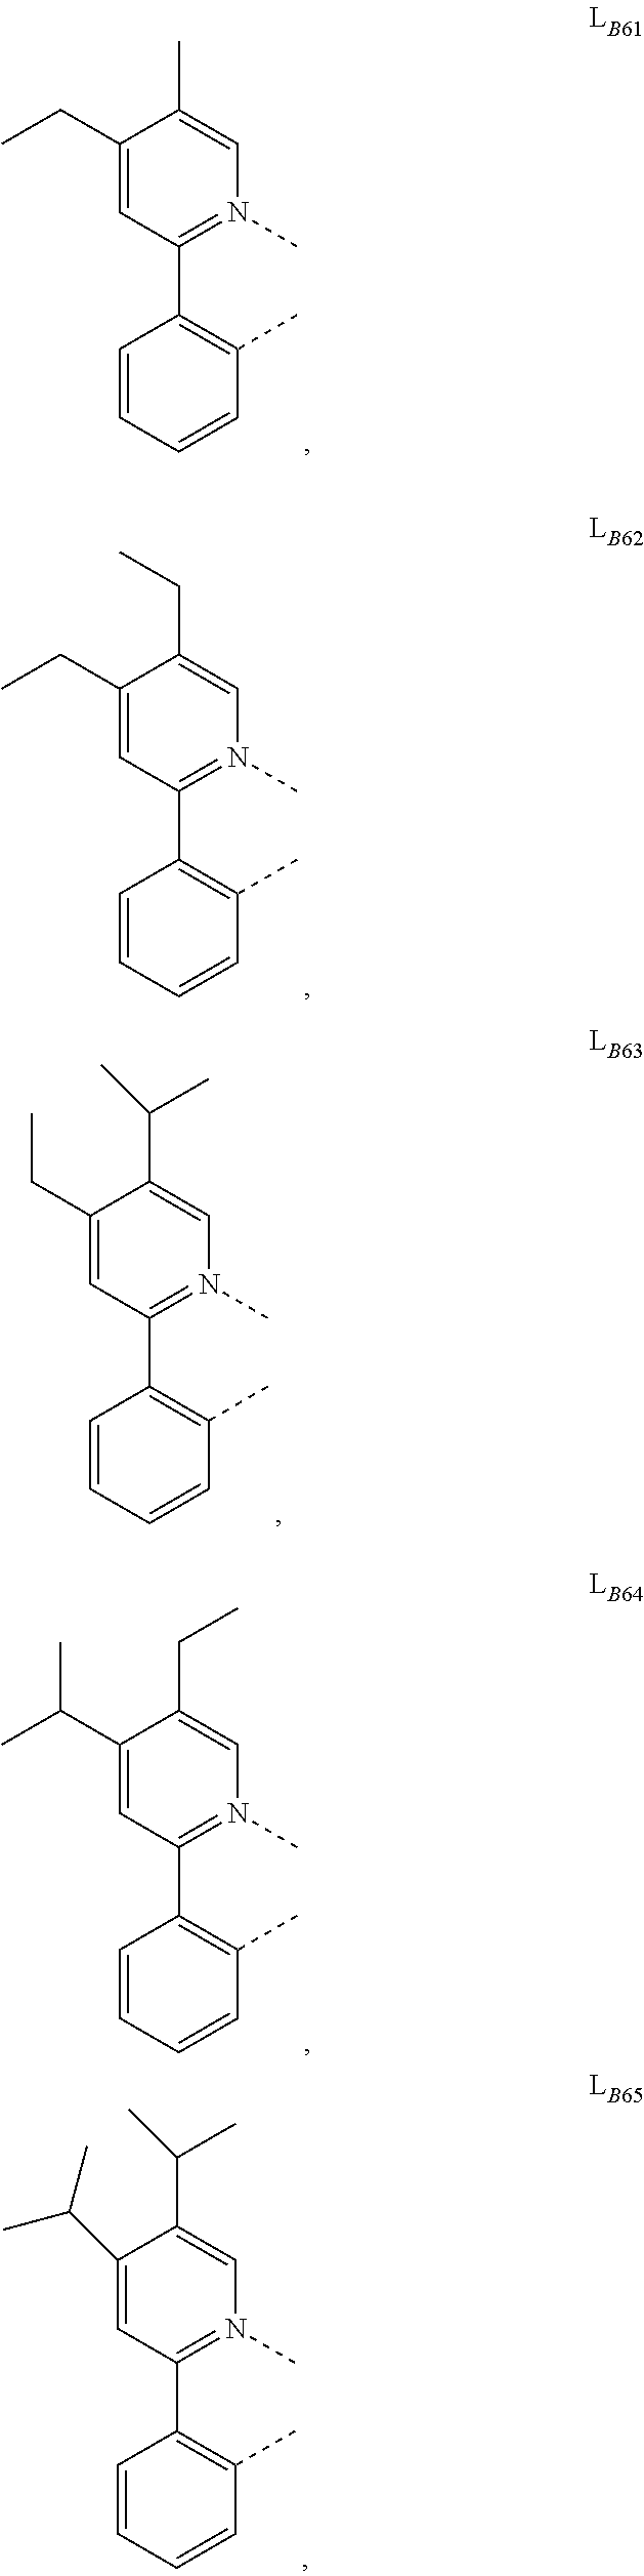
C1(CC)=CC(C2=C(C)C=CC=C2)=N(C)C=C1C.C1(CC)=CC(C2=C(C)C=CC=C2)=N(C)C=C1CC.C1(CC)=CC(C2=C(C)C=CC=C2)=N(C)C=C1C(C)C.C1(C(C)C)=CC(C2=C(C)C=CC=C2)=N(C)C=C1CC.C1(C(C)C)=CC(C2=C(C)C=CC=C2)=N(C)C=C1C(C)C
